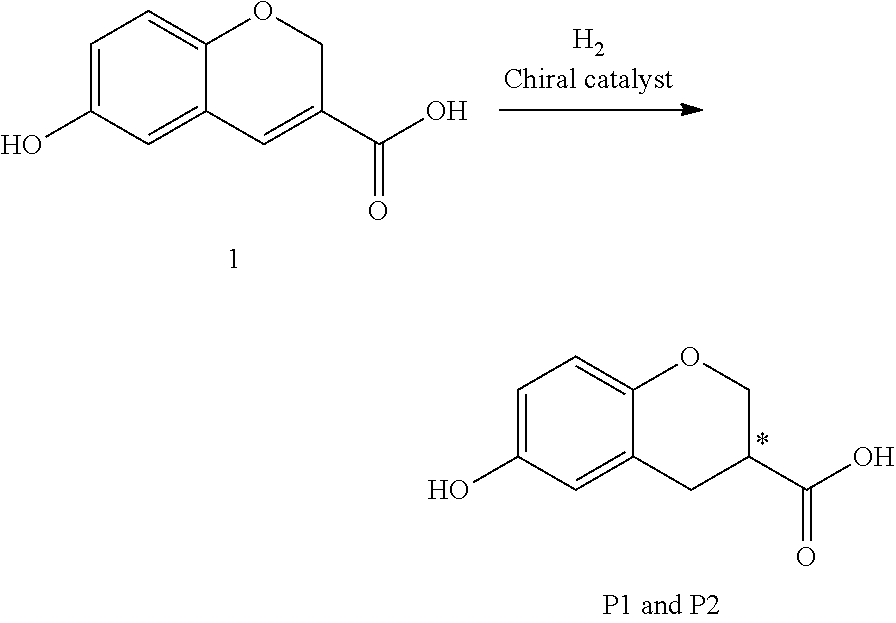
OC1=CC=C2C(=C1)C=C(C(O)=O)CO2.OC1=CC=C2C(=C1)CC(C(O)=O)CO2
